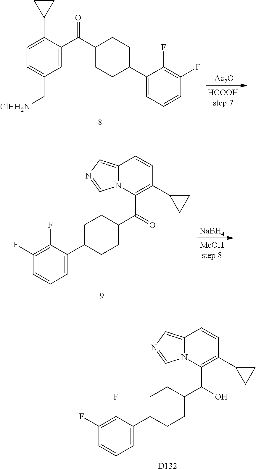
O=C(C1CCC(C2=CC=CC(F)=C2F)CC1)C1=C(C2CC2)C=CC2=CN=CN12.[NaBH4].OC(C1CCC(C2=CC=CC(F)=C2F)CC1)C1=C(C2CC2)C=CC2=CN=CN12.[D132].C1=C(C(C2CCC(C3=CC=CC(F)=C3F)CC2)=O)C(C2CC2)=CC=C1C[ClHH2N].[Ac2O]
